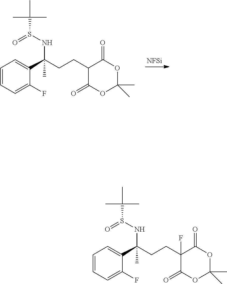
[NFSi].C1=CC=C(F)C(C(CCC2C(=O)OC(C)(C)OC2=O)(C)NS(=O)C(C)(C)C)=C1.C1=CC=C(F)C(C(CCC2(F)C(=O)OC(C)(C)OC2=O)(C)NS(=O)C(C)(C)C)=C1
